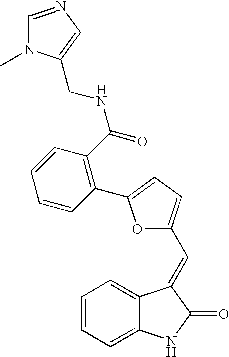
C1=CC=C2C(=C1)C(=CC1=CC=C(C3=C(C(=O)NCC4=CN=CN4C)C=CC=C3)O1)C(=O)N2
